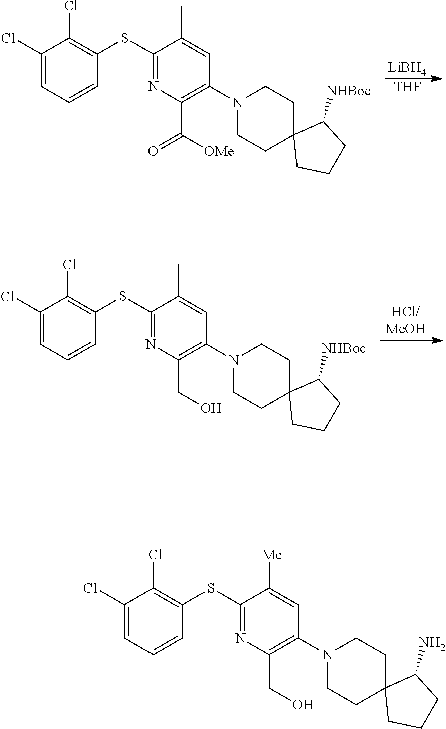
[LiBH4].[THF].C1(Cl)=CC=CC(SC2=NC(C([OMe])=O)=C(N3CCC4(CC3)CCCC4[NHBoc])C=C2C)=C1Cl.C1(Cl)=CC=CC(SC2=NC(CO)=C(N3CCC4(CC3)CCCC4[NHBoc])C=C2C)=C1Cl.C1(Cl)=CC=CC(SC2=NC(CO)=C(N3CCC4(CC3)CCCC4N)C=C2[Me])=C1Cl
